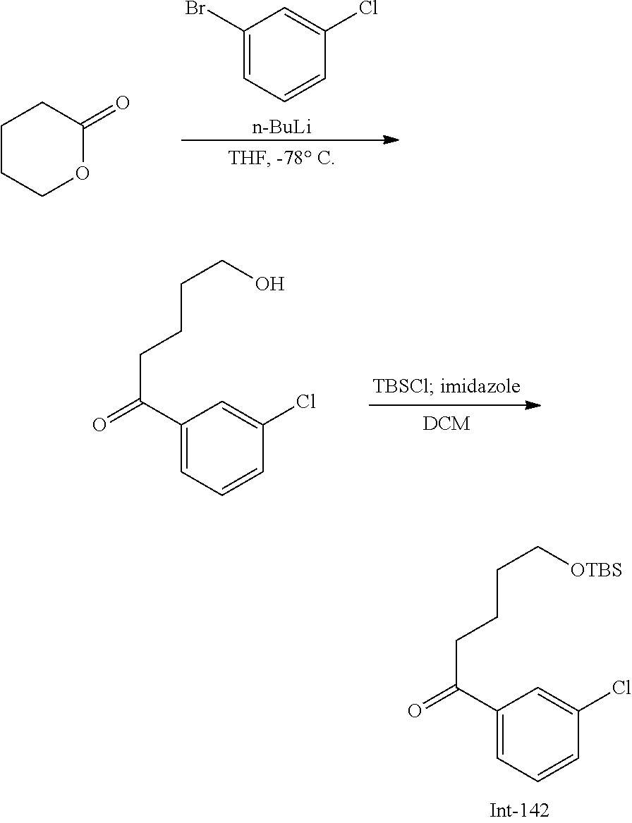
C1(Br)=CC=CC(Cl)=C1.[n-BuLi].C1CCOC(=O)C1.C1(C(=O)CCCC[OTBS])=CC=CC(Cl)=C1.C1(C(=O)CCCCO)=CC=CC(Cl)=C1
